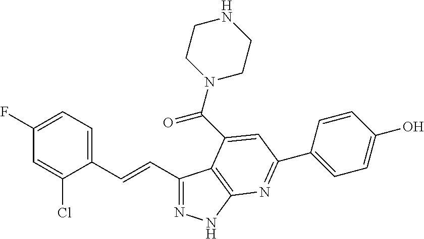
C1(C=CC2=CC=C(F)C=C2Cl)=NNC2=C1C(C(N1CCNCC1)=O)=CC(C1=CC=C(O)C=C1)=N2
